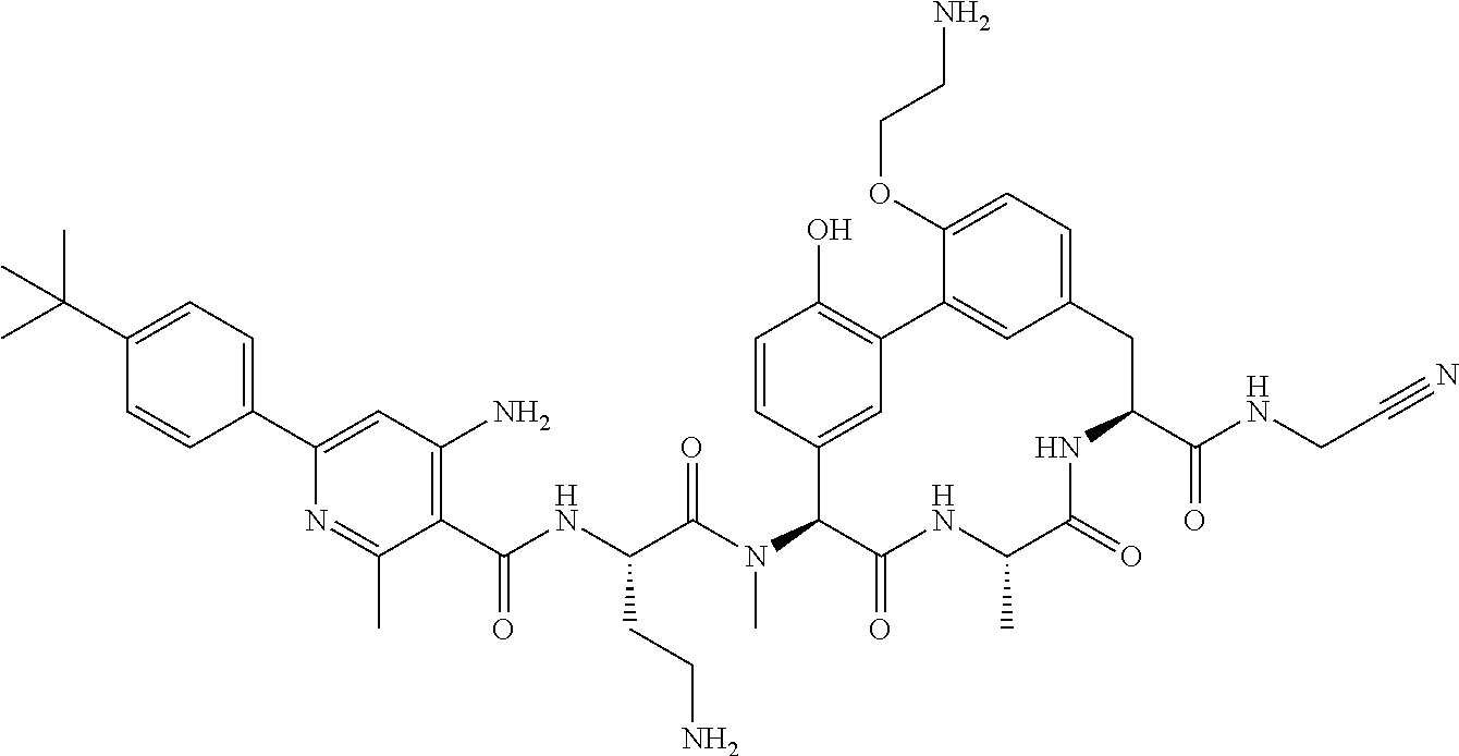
C1(C(NC(C(N(C2C(=O)NC(C)C(=O)NC(C(NCC#N)=O)CC3=CC=C(OCCN)C(=C3)C3=C(O)C=CC2=C3)C)=O)CCN)=O)=C(N)C=C(C2=CC=C(C(C)(C)C)C=C2)N=C1C
